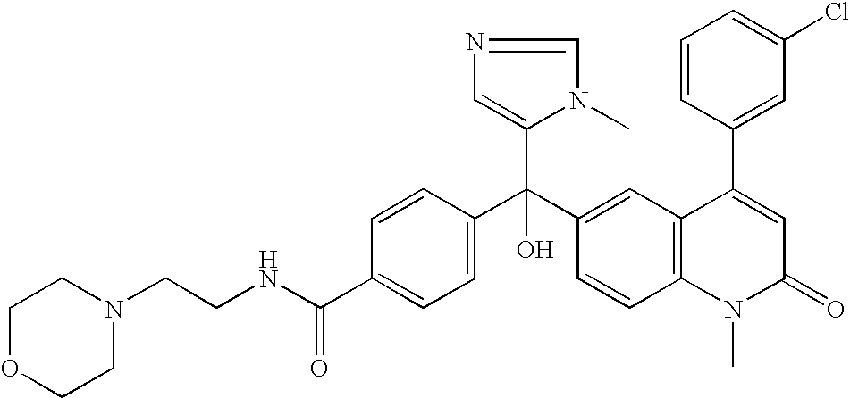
C1=C(C(NCCN2CCOCC2)=O)C=CC(C(C2=CC3=C(C=C2)N(C)C(=O)C=C3C2=CC(Cl)=CC=C2)(C2=CN=CN2C)O)=C1
